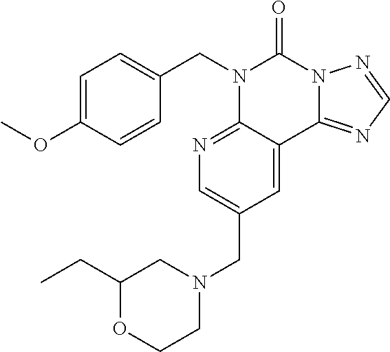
C1=C(OC)C=CC(CN2C3=NC=C(CN4CC(CC)OCC4)C=C3C3=NC=NN3C2=O)=C1
